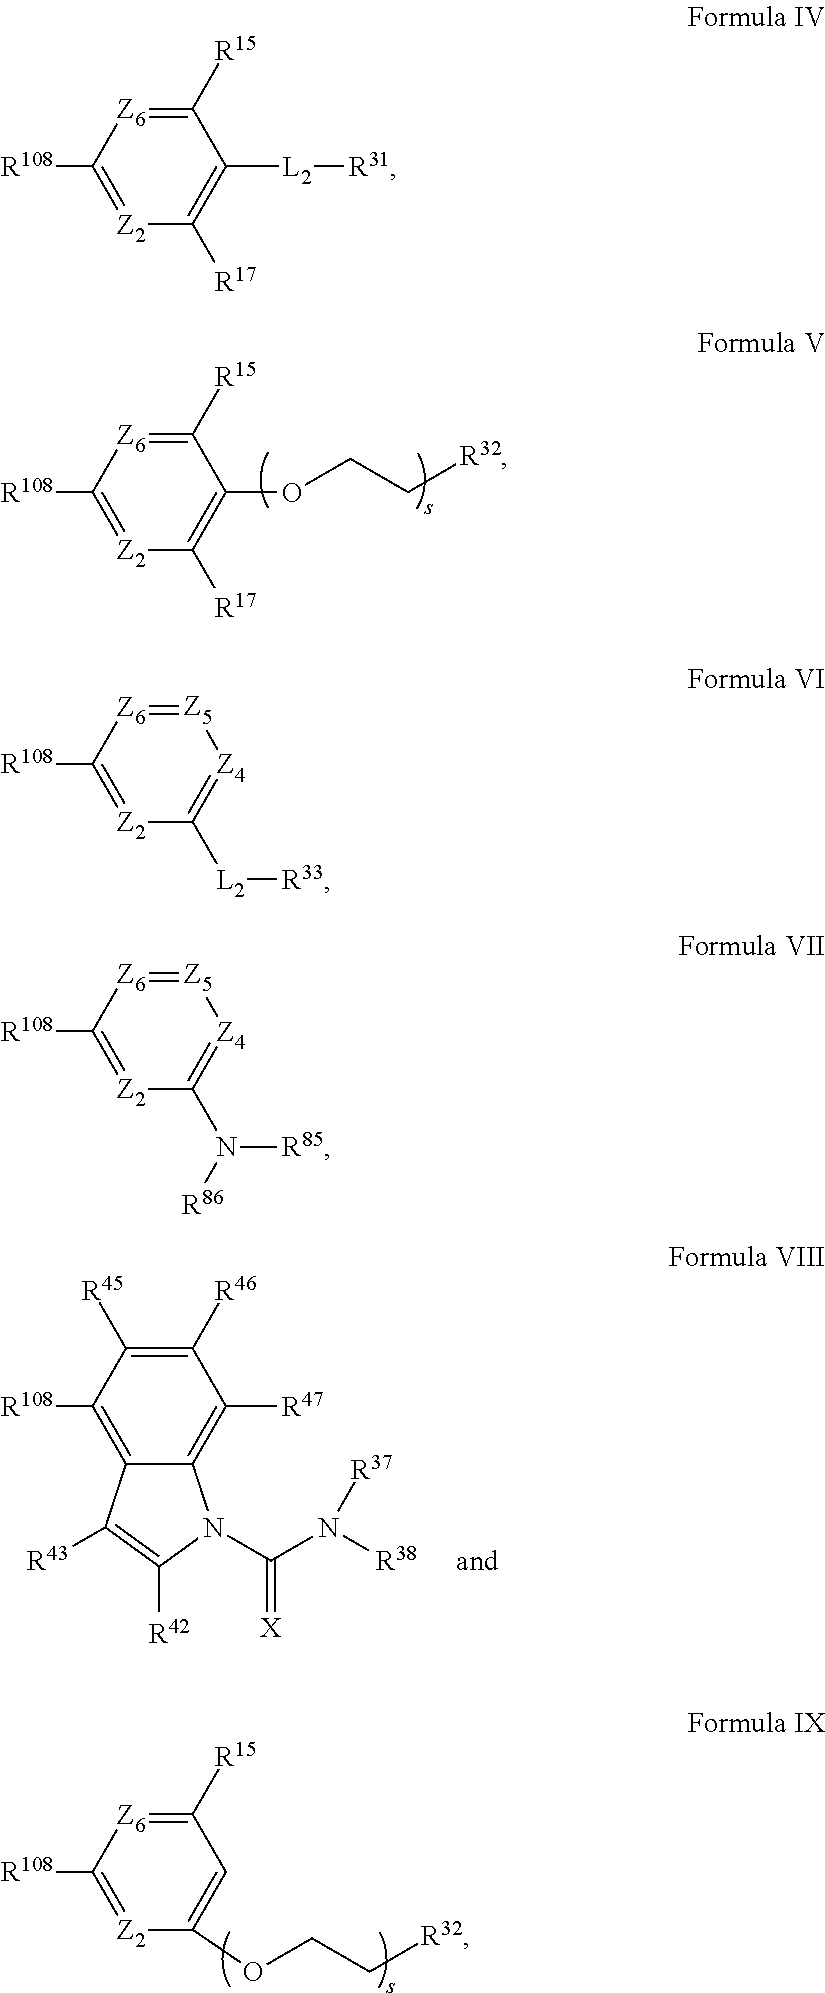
C1([R15])=[Z6]C([R108])=[Z2]C(OCC[R32])=C1.C1([R15])=[Z6]C([R108])=[Z2]C([R17])=C1OCC[R32].C1([R46])=C([R45])C([R108])=C2C(=C1[R47])N(C(N([R38])[R37])=[X])C([R42])=C2[R43].C1([R15])=[Z6]C([R108])=[Z2]C([R17])=C1[L2][R31].[Z5]1=[Z6]C([R108])=[Z2]C([L2][R33])=[Z4]1.[Z5]1=[Z6]C([R108])=[Z2]C(N([R85])[R86])=[Z4]1
